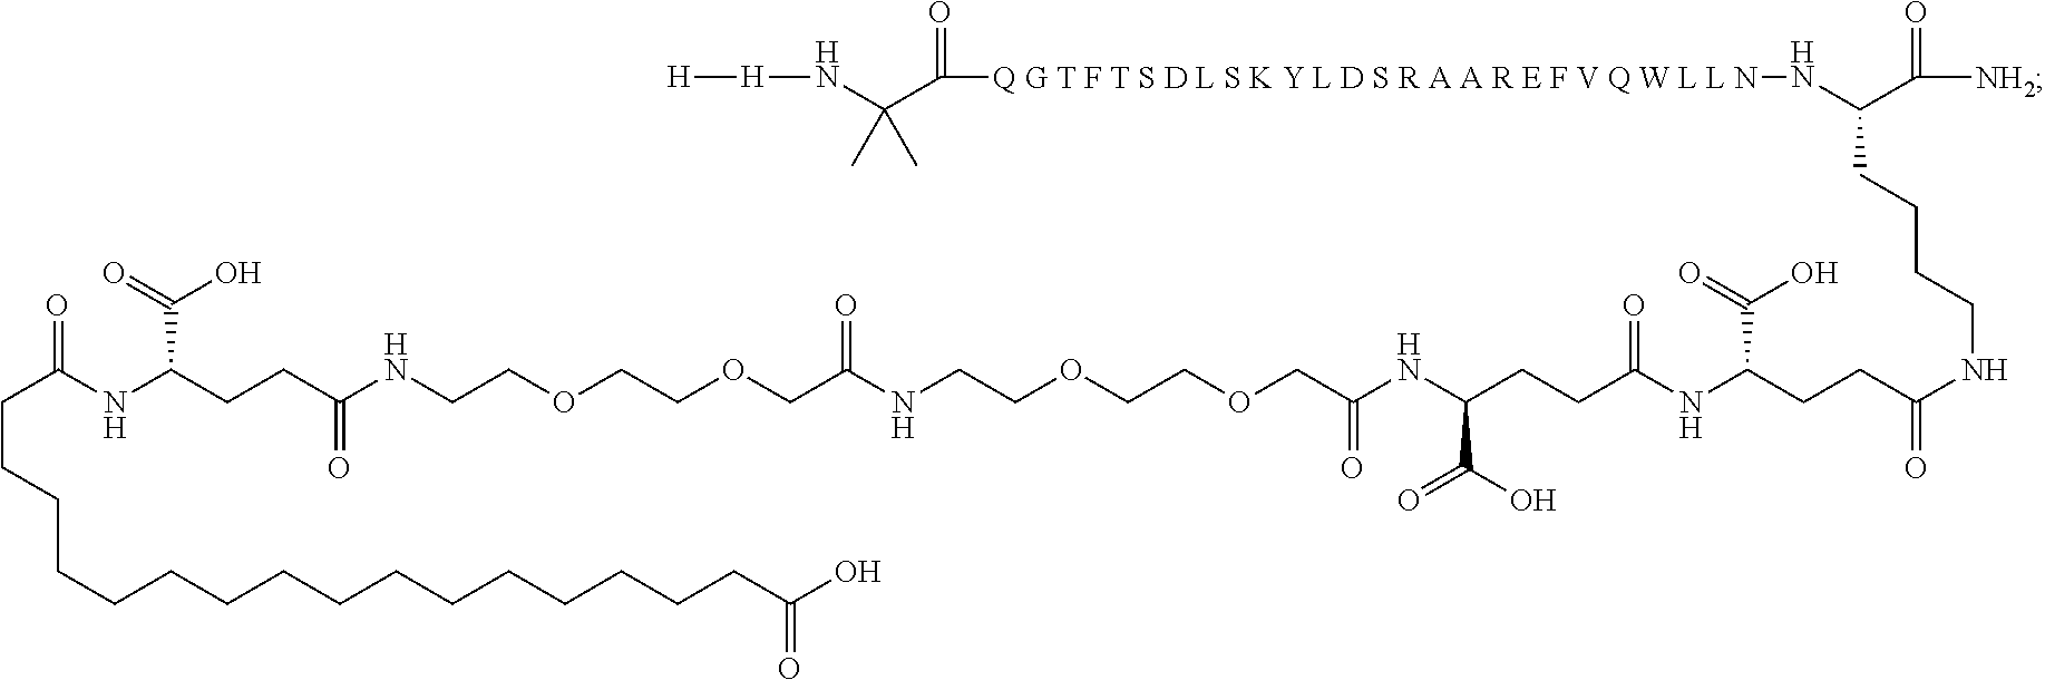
N(C(C([Q G T F T S D L S K Y L D S R A A R E F V Q W L L N]NC(C(=O)[NH2])CCCCNC(CCC(NC(CCC(NC(COCCOCCNC(COCCOCCNC(CCC(C(=O)O)NC(CCCCCCCCCCCCCCCCC(O)=O)=O)=O)=O)=O)C(O)=O)=O)C(=O)O)=O)=O)(C)C)[H][H]
